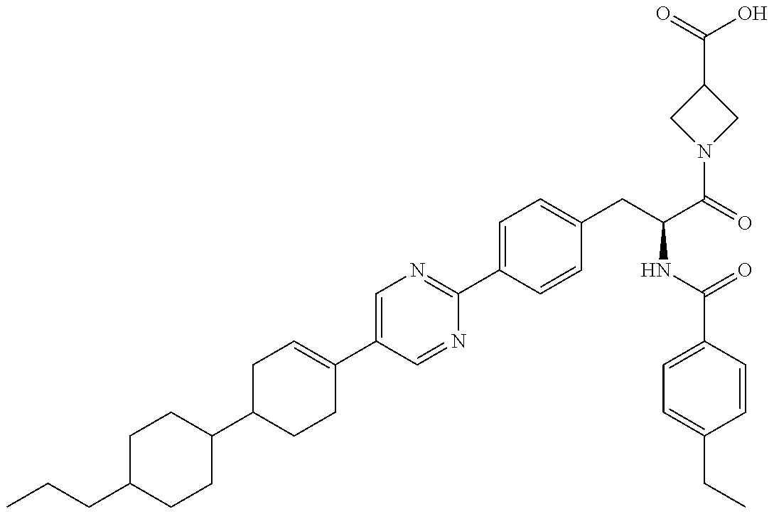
C1(C2CCC(C3=CN=C(C4=CC=C(CC(NC(=O)C5=CC=C(CC)C=C5)C(N5CC(C(O)=O)C5)=O)C=C4)N=C3)=CC2)CCC(CCC)CC1
